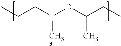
CCC[1]([2]C(CC)C)[CH33]
